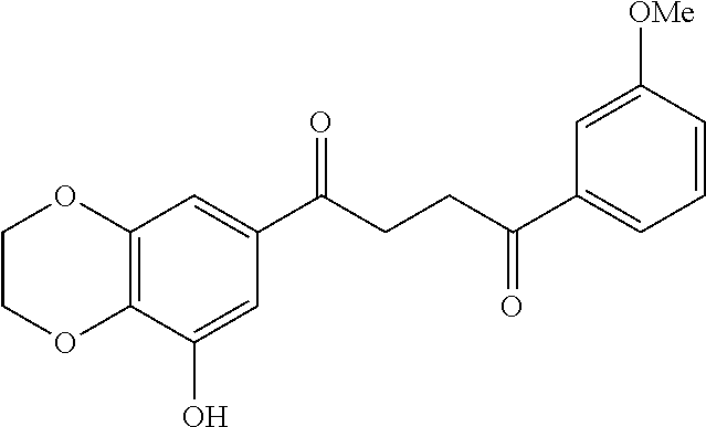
C12=C(C(O)=CC(C(CCC(C3=CC=CC([OMe])=C3)=O)=O)=C1)OCCO2
